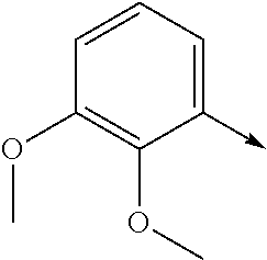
C1(->C)=CC=CC(OC)=C1OC
